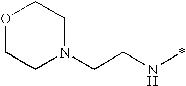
C(CN*)N1CCOCC1
